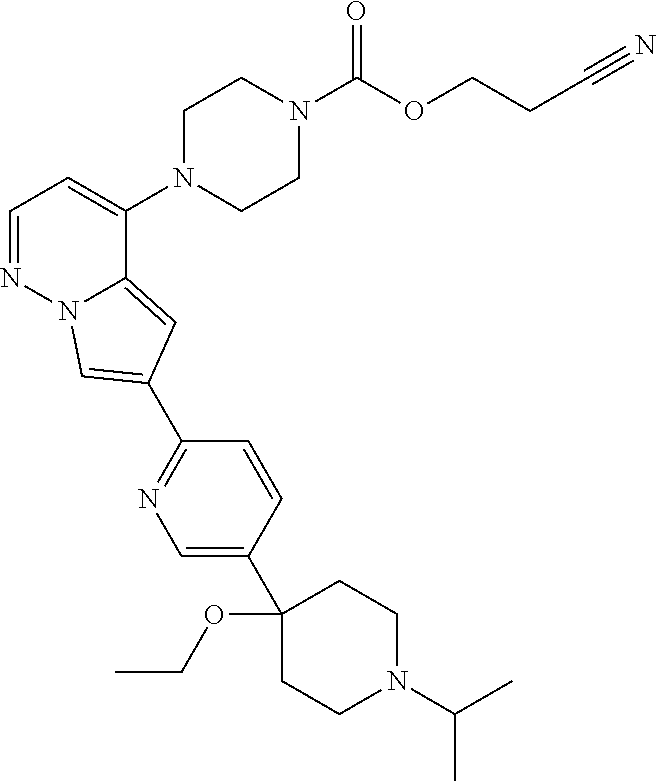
N1(C2=CC=NN3C2=CC(C2=NC=C(C4(OCC)CCN(C(C)C)CC4)C=C2)=C3)CCN(C(OCCC#N)=O)CC1
